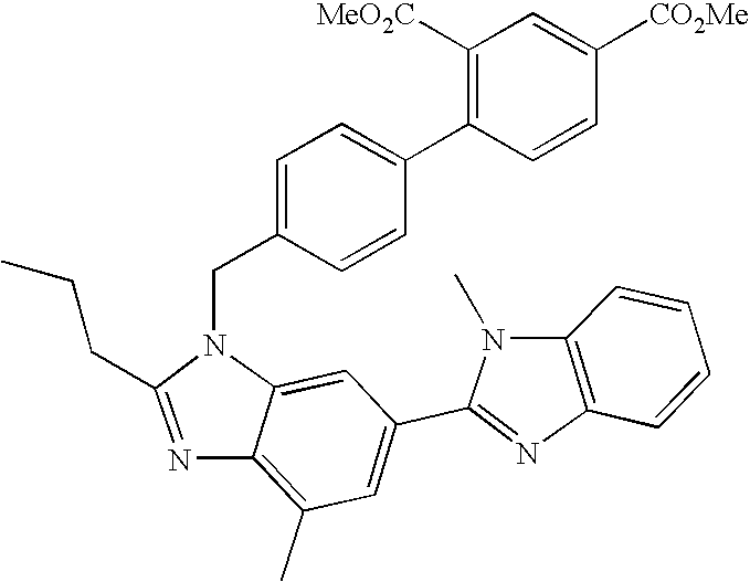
C1(CCC)=NC2=C(C)C=C(C3=NC4=C(N3C)C=CC=C4)C=C2N1CC1=CC=C(C2=C([MeO2C])C=C([CO2Me])C=C2)C=C1
